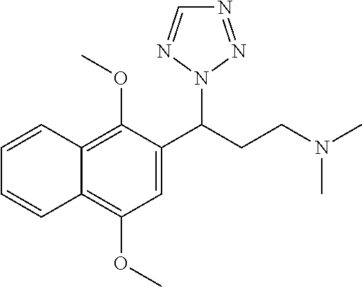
C12=C(OC)C(C(CCN(C)C)N3N=NC=N3)=CC(OC)=C1C=CC=C2
